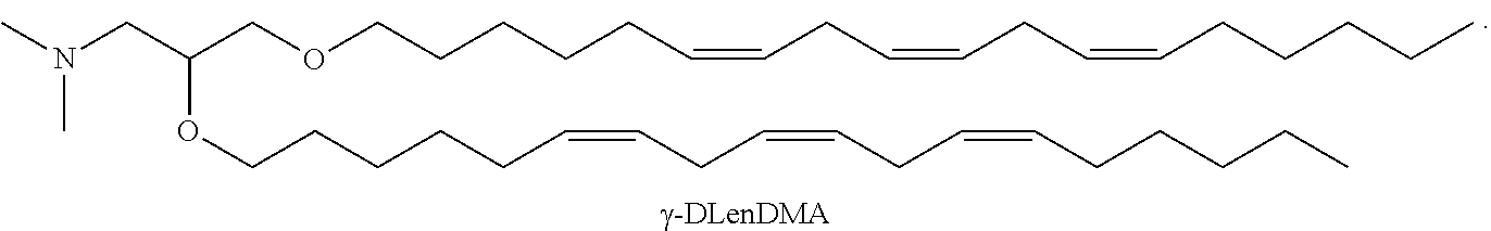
CN(CC(OCCCCCC=CCC=CCC=CCCCCC)COCCCCCC=CCC=CCC=CCCCCC)C
